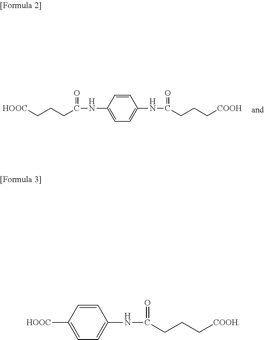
[HOOC]CCCC(NC1=CC=C(NC(CCC[COOH])=O)C=C1)=O.[HOOC]C1=CC=C(NC(CCC[COOH])=O)C=C1
